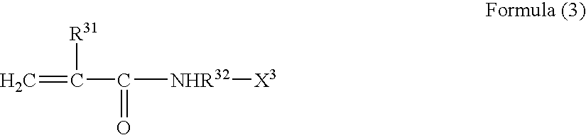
C=C(C([NHR32][X3])=O)[R31]
